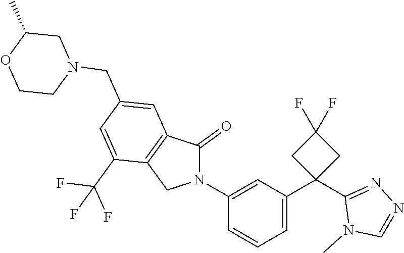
C1(N2C(=O)C3=C(C2)C(C(F)(F)F)=CC(CN2CC(C)OCC2)=C3)=CC(C2(C3=NN=CN3C)CC(F)(F)C2)=CC=C1
